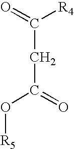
C(CC(O[R5])=O)(=O)[R4]
